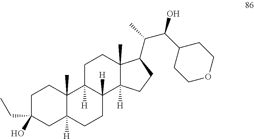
C1C(CC)(O)CC2([H])C(C)(C1)C1([H])C([H])(CC2)C2([H])C(C)(CC1)C(C(C)C(C1CCOCC1)O)CC2
